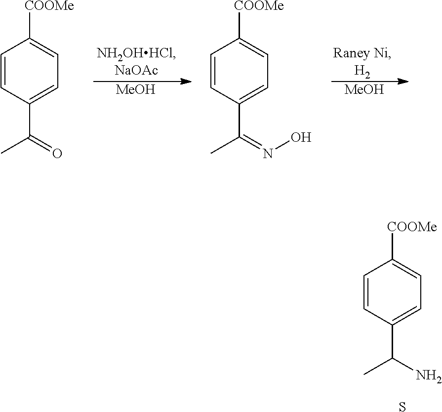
C1=CC(C(C)N)=CC=C1[COOMe].S.[MeOH].[MeOH].C1=CC(C(C)=O)=CC=C1[COOMe].C1=CC(C(C)=NO)=CC=C1[COOMe]
